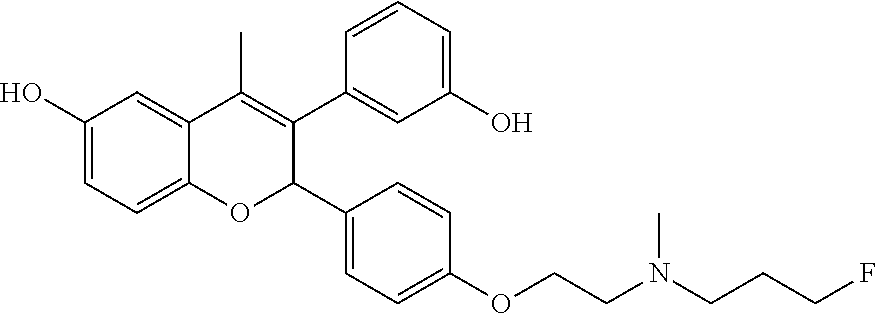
C1(O)=CC=C2C(=C1)C(C)=C(C1=CC(O)=CC=C1)C(C1=CC=C(OCCN(C)CCCF)C=C1)O2
